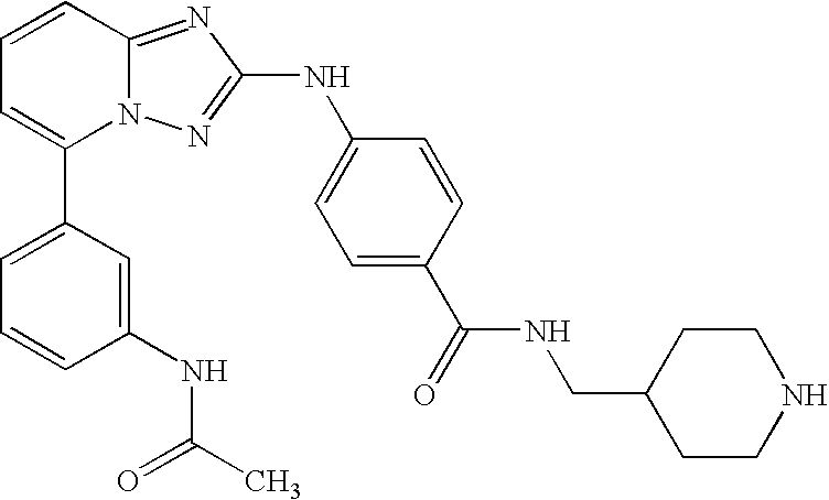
C1(C2=CC=CC3=NC(NC4=CC=C(C(NCC5CCNCC5)=O)C=C4)=NN23)=CC=CC(NC(C)=O)=C1
